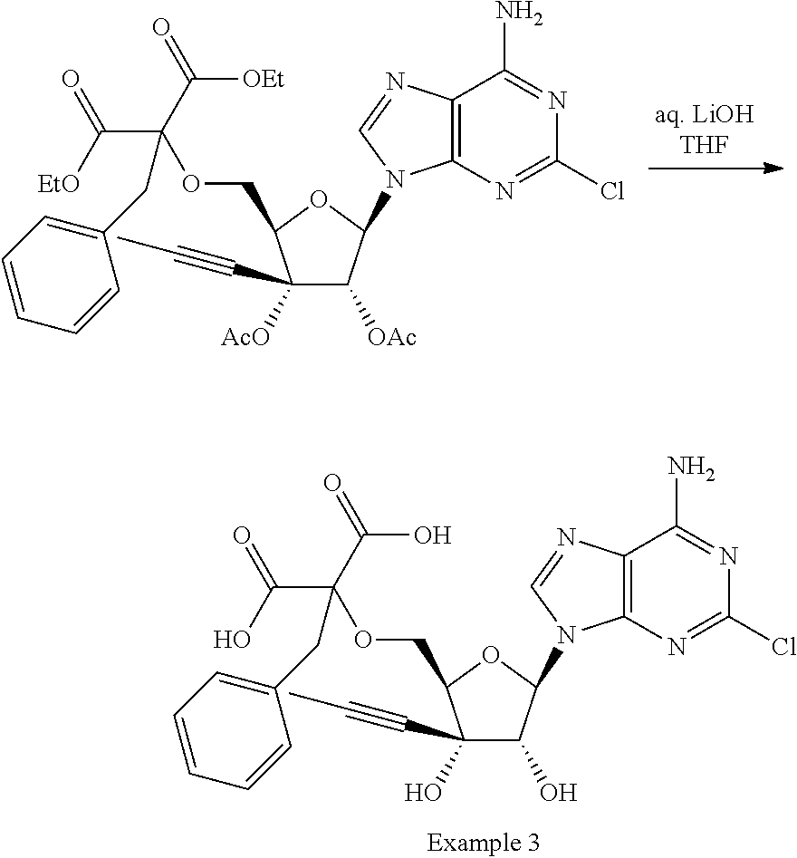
C1(C#CC)([AcO])C([OAc])C(N2C3=C(C(N)=NC(Cl)=N3)N=C2)OC1COC(C([EtO])=O)(C(=O)[OEt])CC1=CC=CC=C1.C1(C#CC)(O)C(O)C(N2C3=C(C(N)=NC(Cl)=N3)N=C2)OC1COC(C(O)=O)(C(=O)O)CC1=CC=CC=C1
